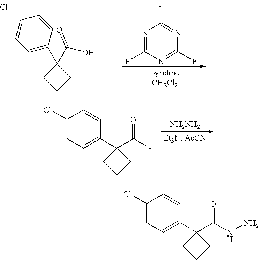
C1(Cl)=CC=C(C2(C(O)=O)CCC2)C=C1.N1=C(F)N=C(F)N=C1F.C1(Cl)=CC=C(C2(C(F)=O)CCC2)C=C1.[NH2NH2].C1(Cl)=CC=C(C2(C(NN)=O)CCC2)C=C1
